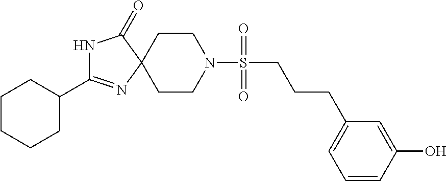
N1C(=O)C2(N=C1C1CCCCC1)CCN(S(=O)(=O)CCCC1=CC=CC(O)=C1)CC2
